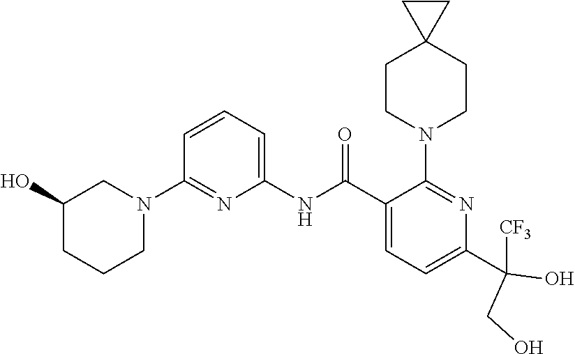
C1(NC(C2=CC=C(C([CF3])(CO)O)N=C2N2CCC3(CC2)CC3)=O)=CC=CC(N2CC(O)CCC2)=N1
